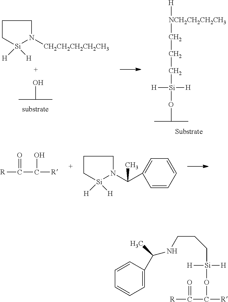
C1C[Si]([H])([H])N(C(C2=CC=CC=C2)C)C1.[R]C(C([R])O)=O.OC(C)C.C1C[Si]([H])([H])N([CH2CH2CH2CH2CH3])C1.[H][NCH2CH2CH2CH3]CCC[Si](OC(C)C)([H])[H].C1=C(C(NCCC[Si](OC(C([R])=O)[R])([H])[H])C)C=CC=C1
